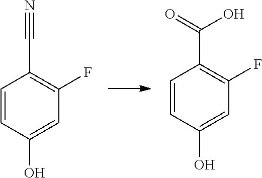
C1=CC(O)=CC(F)=C1C#N.C1=CC(O)=CC(F)=C1C(O)=O
